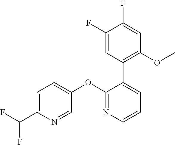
C1=C(C(F)F)N=CC(OC2=NC=CC=C2C2=C(OC)C=C(F)C(F)=C2)=C1
